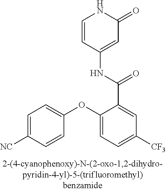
C1=CC(NC(C2=CC([CF3])=CC=C2OC2=CC=C([NC])C=C2)=O)=CC(=O)N1
